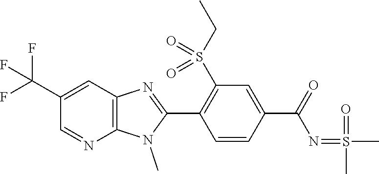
C1(C(F)(F)F)=CC2=C(N=C1)N(C)C(C1=C(S(CC)(=O)=O)C=C(C(N=S(=O)(C)C)=O)C=C1)=N2
